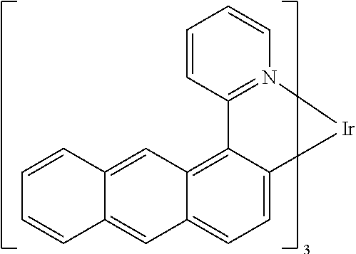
C12=C3C(=CC=C1C=C1C(=C2)C=CC=C1)[Ir]N1=C3C=CC=C1
